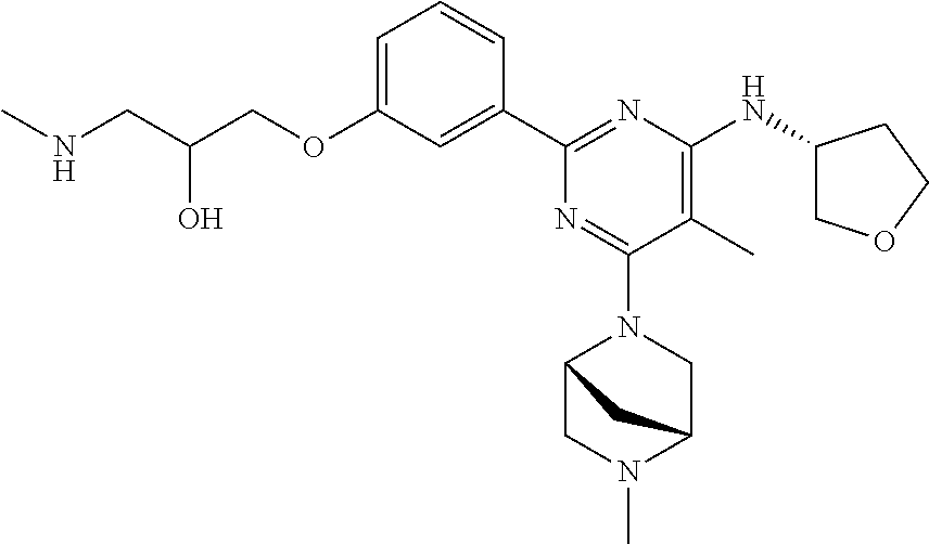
C1=C(OCC(CNC)O)C=C(C2=NC(NC3COCC3)=C(C)C(N3C4CN(C)C(C3)C4)=N2)C=C1
